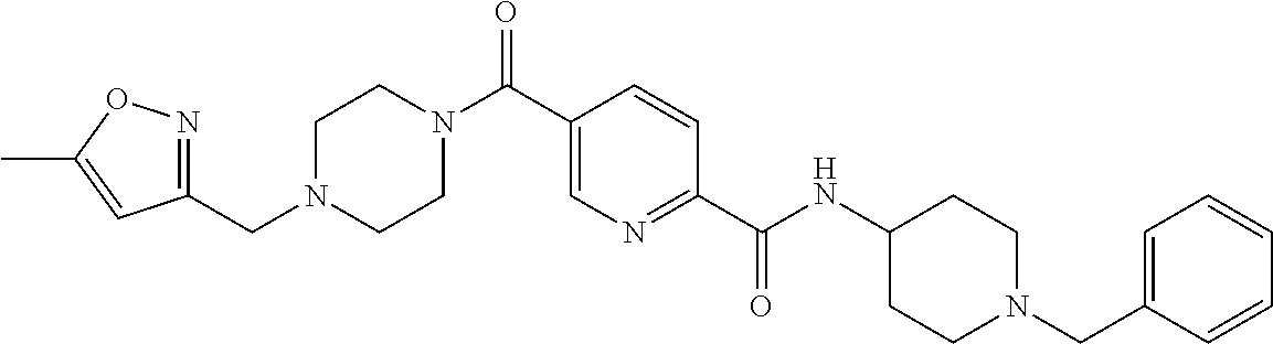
C1CN(C(C2=CN=C(C(NC3CCN(CC4=CC=CC=C4)CC3)=O)C=C2)=O)CCN1CC1=NOC(C)=C1
